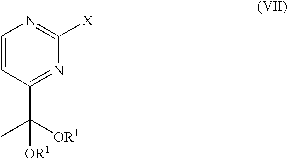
C1=CC(C(C)([OR1])[OR1])=NC([X])=N1
